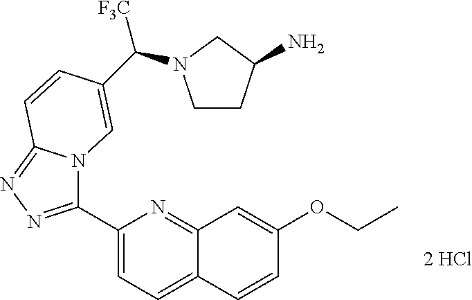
C1(C2=NN=C3N2C=C(C(N2CCC(N)C2)[F3C])C=C3)=CC=C2C(=N1)C=C(OCC)C=C2
